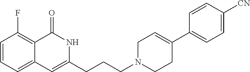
C1=CC=C2C(=C1F)C(=O)NC(CCCN1CC=C(C3=CC=C([CN])C=C3)CC1)=C2
